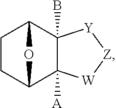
C1CC2C3([A])C(B)(C1O2)[Y][Z][W]3
